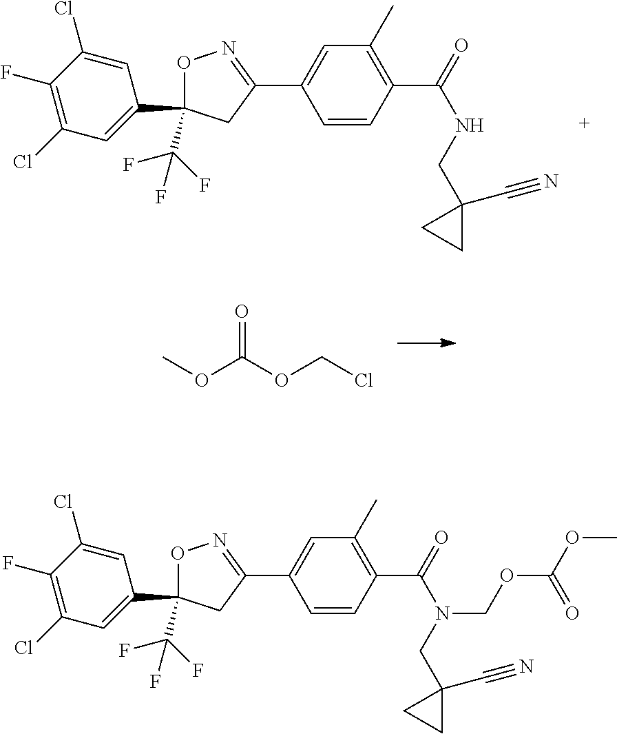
O1C(C2=CC(Cl)=C(F)C(Cl)=C2)(C(F)(F)F)CC(C2=CC(C)=C(C(=O)NCC3(C#N)CC3)C=C2)=N1.COC(OCCl)=O.O1C(C2=CC(Cl)=C(F)C(Cl)=C2)(C(F)(F)F)CC(C2=CC(C)=C(C(=O)N(CC3(C#N)CC3)COC(OC)=O)C=C2)=N1
